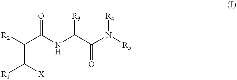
C([X])(C(C(NC(C(N([R5])[R4])=O)[R3])=O)[R2])[R1]
